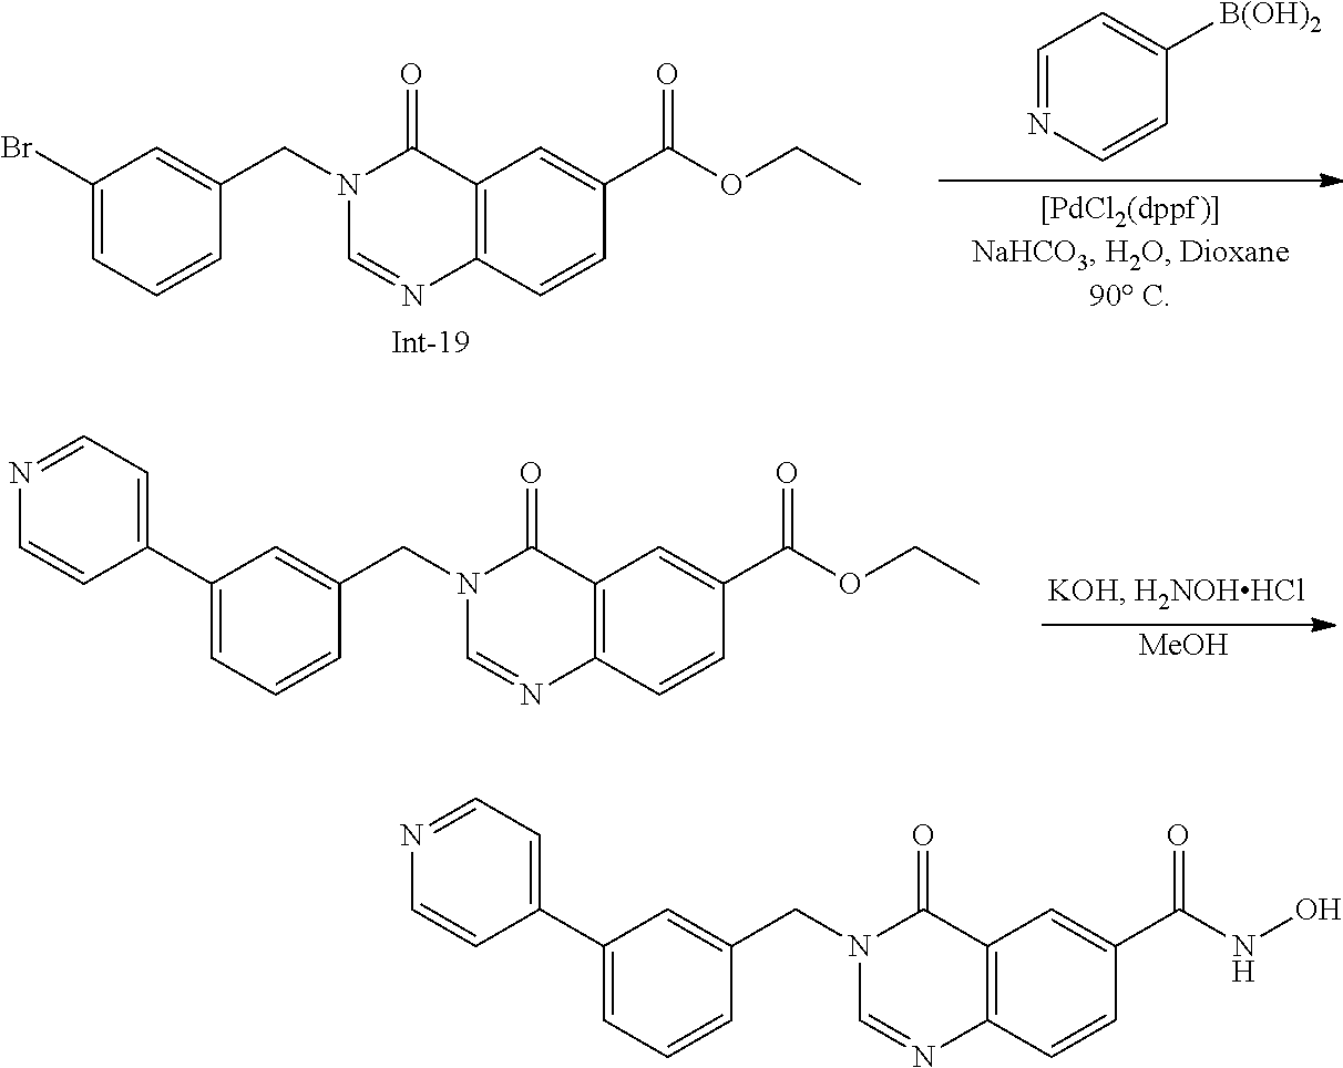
C1=NC=CC([B(OH)2])=C1.C1(CN2C=NC3=C(C2=O)C=C(C(OCC)=O)C=C3)=CC(Br)=CC=C1.[MeOH].C1(CN2C=NC3=C(C2=O)C=C(C(OCC)=O)C=C3)=CC(C2=CC=NC=C2)=CC=C1.C1(CN2C=NC3=C(C2=O)C=C(C(NO)=O)C=C3)=CC(C2=CC=NC=C2)=CC=C1
